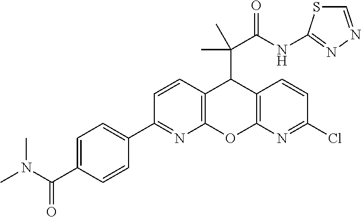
C1=C(C(N(C)C)=O)C=CC(C2=NC3=C(C=C2)C(C(C(NC2=NN=CS2)=O)(C)C)C2=C(O3)N=C(Cl)C=C2)=C1
